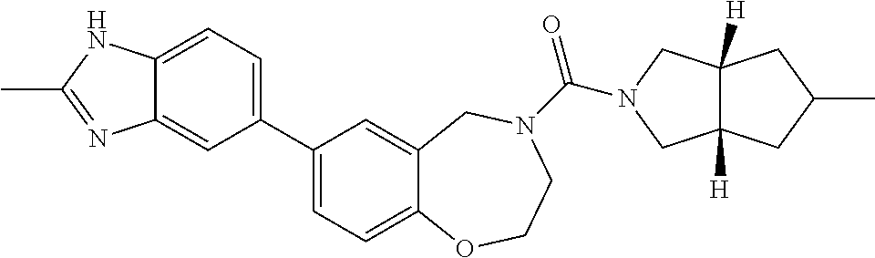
C1(C2=CC=C3C(=C2)N=C(C)N3)=CC=C2C(=C1)CN(C(=O)N1CC3([H])C([H])(C1)CC(C)C3)CCO2
